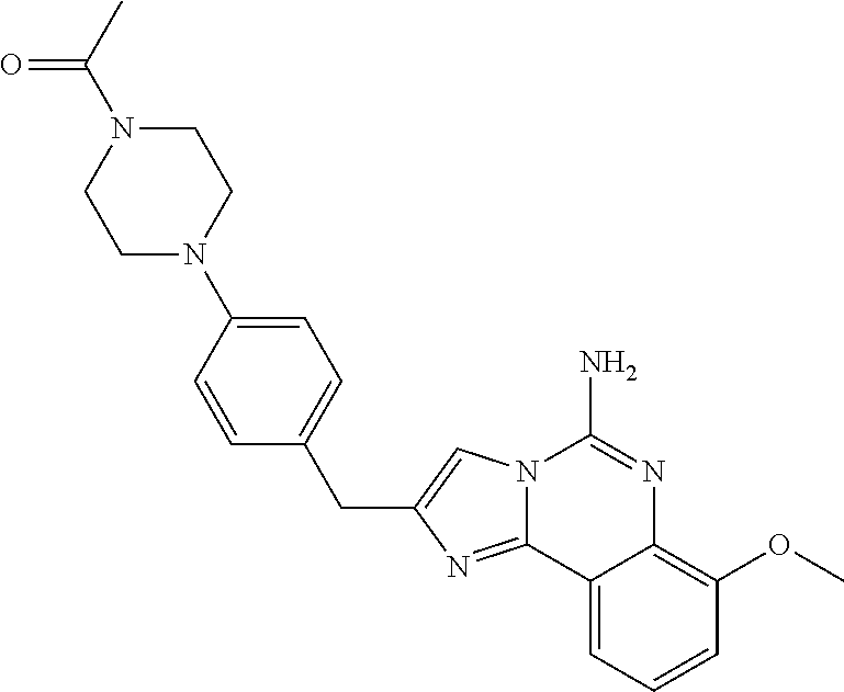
N12C(=NC(CC3=CC=C(N4CCN(C(=O)C)CC4)C=C3)=C1)C1=CC=CC(OC)=C1N=C2N
